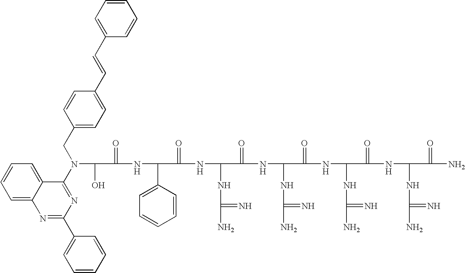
OC(C(=O)NC(C1=CC=CC=C1)C(=O)NC(NC(N)=N)C(=O)NC(NC(N)=N)C(=O)NC(NC(N)=N)C(=O)NC(NC(N)=N)C(=O)N)N(C1=NC(C2=CC=CC=C2)=NC2=CC=CC=C12)CC1=CC=C(C=CC2=CC=CC=C2)C=C1
